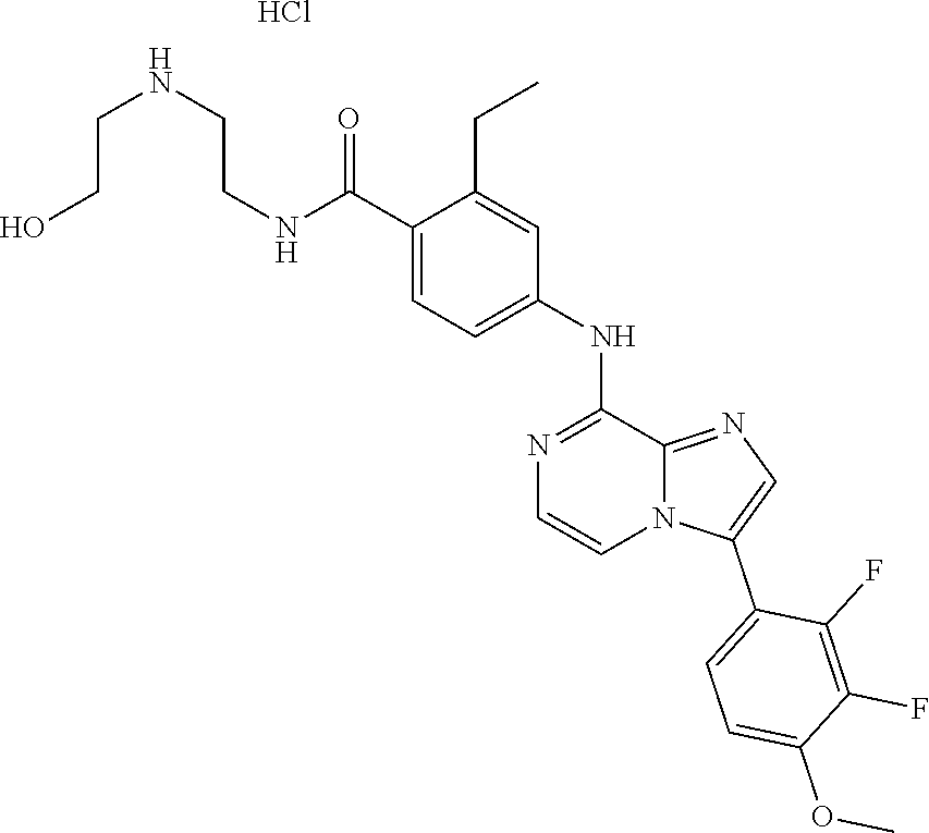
C1(C(NCCNCCO)=O)=CC=C(NC2=NC=CN3C2=NC=C3C2=CC=C(OC)C(F)=C2F)C=C1CC.Cl
